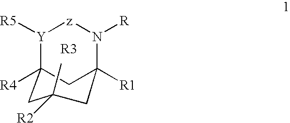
[Y]1([R5])C2([R4])CC([R2])(C)CC([R1])(N([R])[z]1)C2
